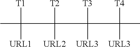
CC([T1])([URL1])C([T2])([URL2])C([T3])([URL3])C([T4])([URL3])C
